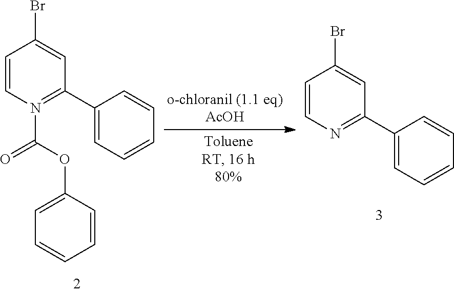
C1=CN(C(=O)OC2=CC=CC=C2)=C(C2=CC=CC=C2)C=C1Br.C1=CN=C(C2=CC=CC=C2)C=C1Br
